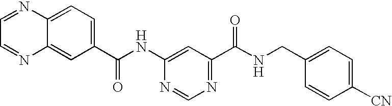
C1(C(NC2=CC(C(NCC3=CC=C([CN])C=C3)=O)=NC=N2)=O)=CC=C2C(=C1)N=CC=N2
